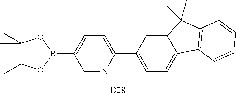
C1=NC(C2=CC=C3C(=C2)C(C)(C)C2=C3C=CC=C2)=CC=C1B1OC(C)(C)C(C)(C)O1.[B28]
